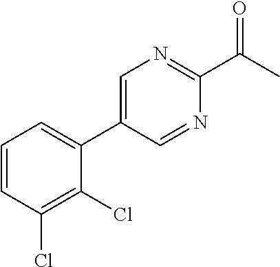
C1=C(C2=CC=CC(Cl)=C2Cl)C=NC(C(=O)C)=N1
